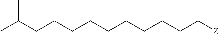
C(CCCCC[Z])CCCCC(C)C
